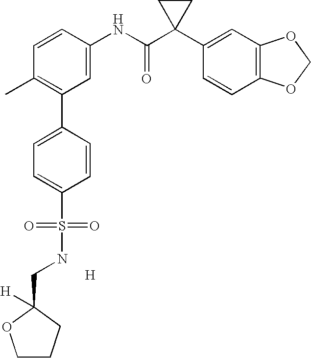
[H].C1=CC(NC(C2(C3=CC4=C(C=C3)OCO4)CC2)=O)=CC(C2=CC=C(S(=O)(=O)NCC3([H])CCCO3)C=C2)=C1C
